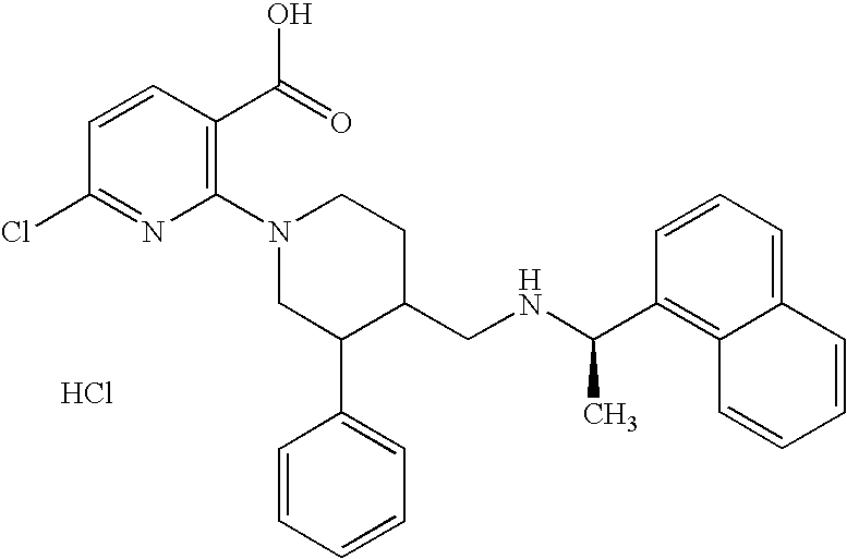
Cl.C1(N2CC(C3=CC=CC=C3)C(CNC(C3=C4C(=CC=C3)C=CC=C4)C)CC2)=C(C(=O)O)C=CC(Cl)=N1
